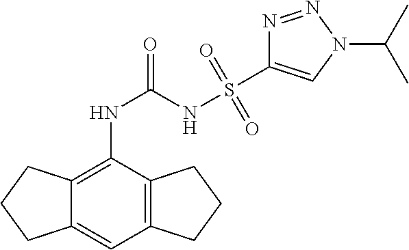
C12=C(NC(NS(=O)(=O)C3=CN(C(C)C)N=N3)=O)C3=C(C=C1CCC2)CCC3
